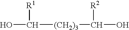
OC([(CH2)3]C(O)[R2])[R1]
